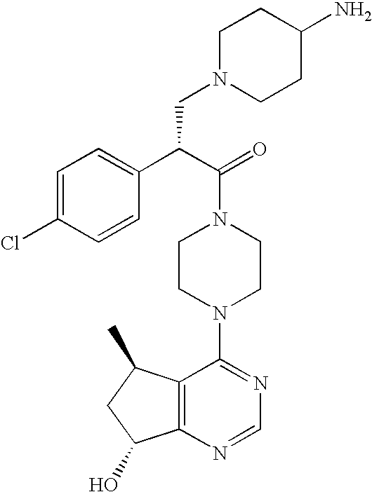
C(N1CCN(C2=NC=NC3=C2C(C)CC3O)CC1)(C(C1=CC=C(Cl)C=C1)CN1CCC(N)CC1)=O
